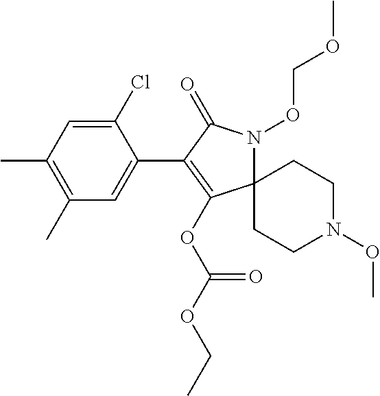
C12(N(OCOC)C(=O)C(C3=CC(C)=C(C)C=C3Cl)=C1OC(OCC)=O)CCN(OC)CC2
